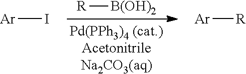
[Ar]I.[Ar][R].[R][B(OH)2]
